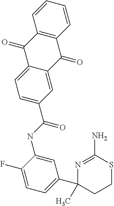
N1=C(N)SCCC1(C1=CC=C(F)C(NC(=O)C2=CC=C3C(=C2)C(=O)C2=C(C3=O)C=CC=C2)=C1)C
